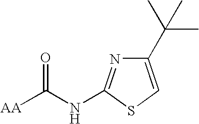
C1(C(C)(C)C)=CSC(NC([AA])=O)=N1
